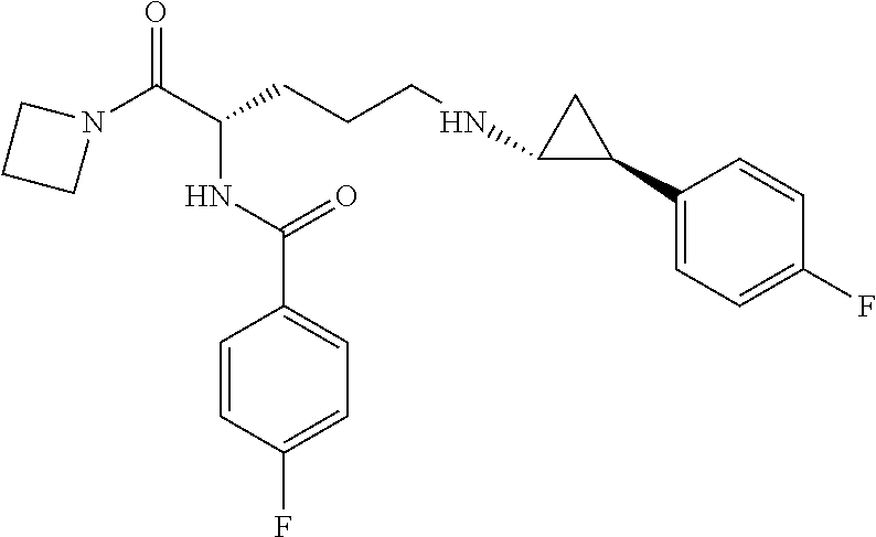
N1(C(C(CCCNC2C(C3=CC=C(F)C=C3)C2)NC(C2=CC=C(F)C=C2)=O)=O)CCC1
